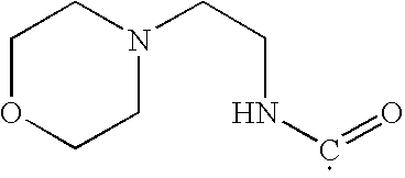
C1OCCN(CCNC=O)C1
